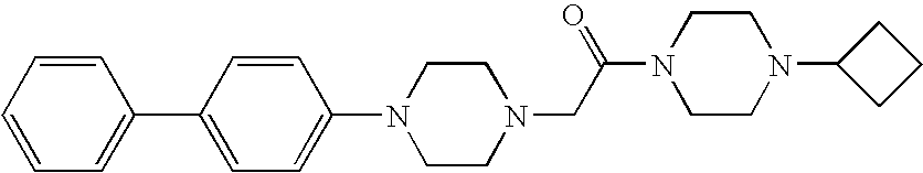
N1(C2=CC=C(C3=CC=CC=C3)C=C2)CCN(CC(N2CCN(C3CCC3)CC2)=O)CC1
